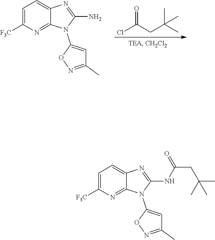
ClC(CC(C)(C)C)=O.C1=C([F3C])N=C2C(=C1)N=C(N)N2C1=CC(C)=NO1.C1=C([F3C])N=C2C(=C1)N=C(NC(CC(C)(C)C)=O)N2C1=CC(C)=NO1
